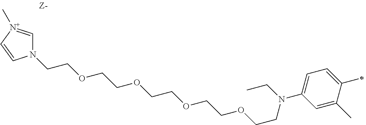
C(COCCOCCOCCOCCN(CC)C1=CC=C(C)C(C)=C1)N1C=[N+](C)C=C1
